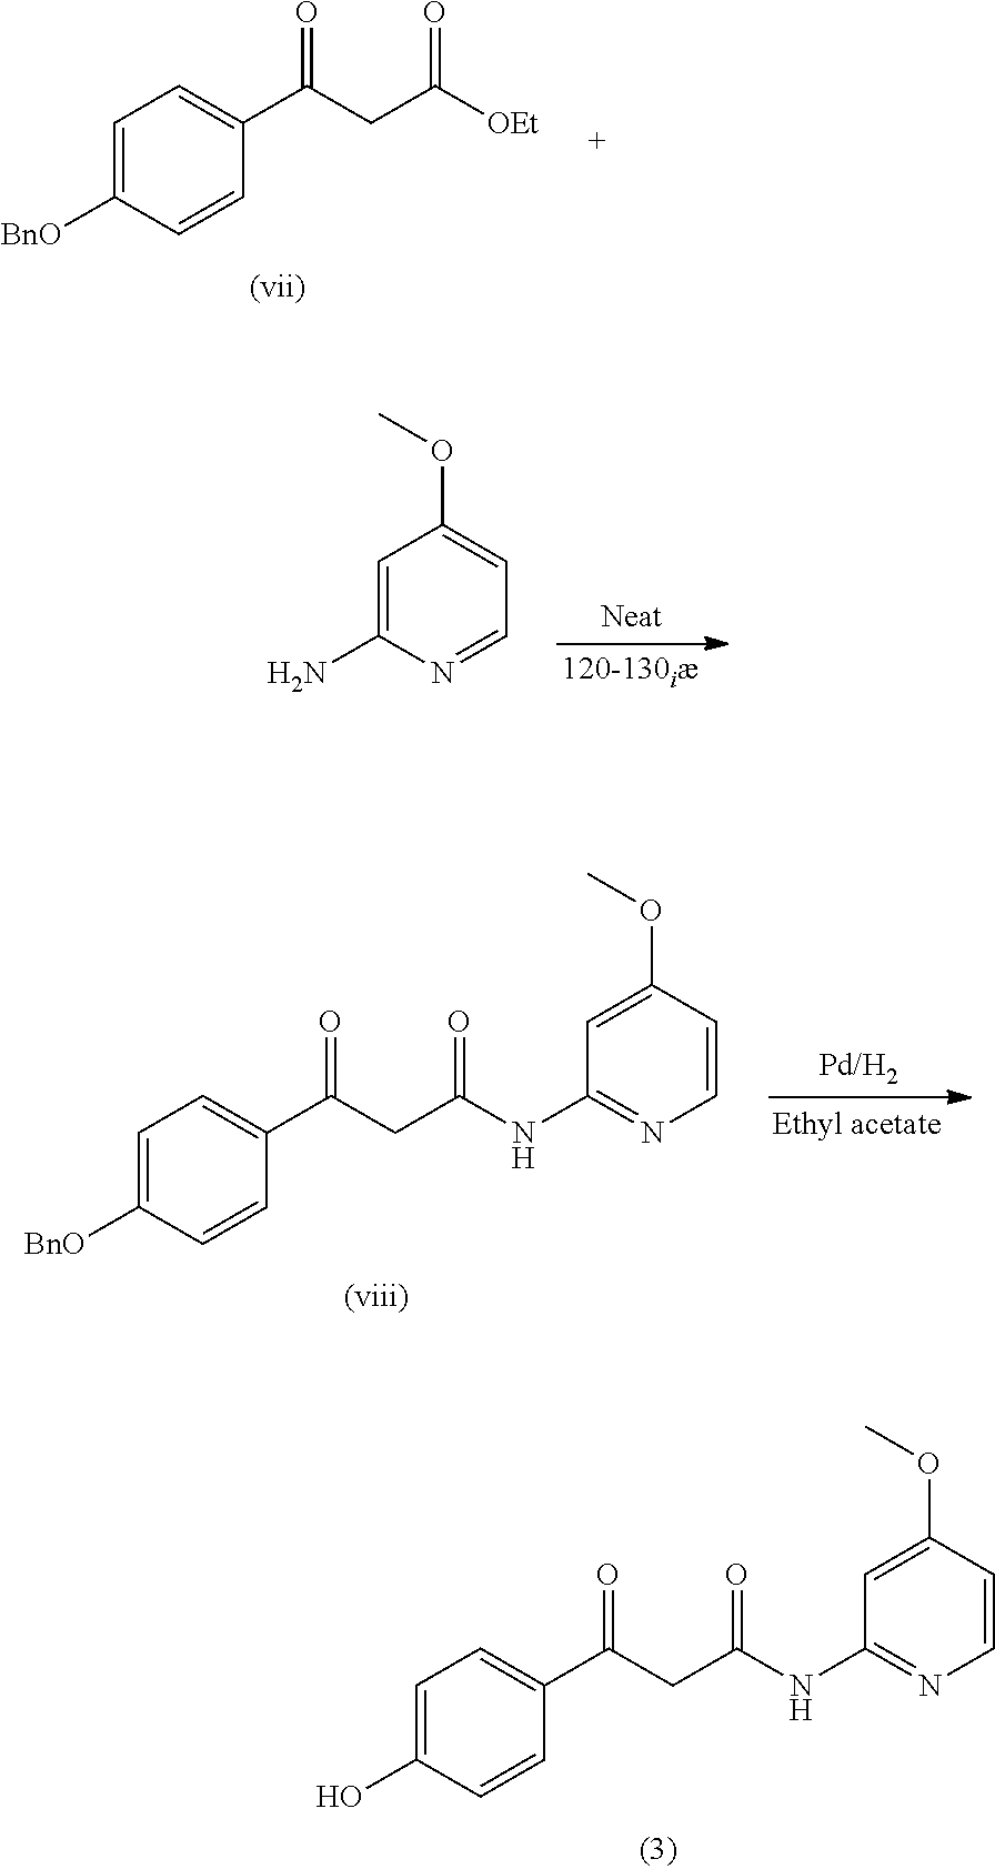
C1=C([BnO])C=CC(C(CC([OEt])=O)=O)=C1.C1=C(N)N=CC=C1OC.C1=C([BnO])C=CC(C(CC(NC2=NC=CC(OC)=C2)=O)=O)=C1.C1=C(O)C=CC(C(CC(NC2=NC=CC(OC)=C2)=O)=O)=C1
